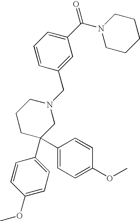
C1(C(N2CCCCC2)=O)=CC=CC(CN2CCCC(C3=CC=C(OC)C=C3)(C3=CC=C(OC)C=C3)C2)=C1
